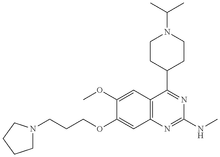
C(OC1=CC2=C(C=C1OC)C(C1CCN(C(C)C)CC1)=NC(NC)=N2)CCN1CCCC1
